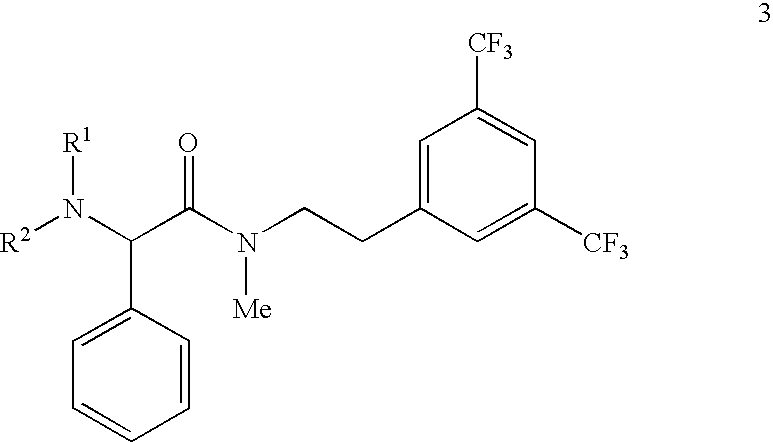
C1=CC=CC(C(N([R2])[R1])C(N(CCC2=CC([CF3])=CC([CF3])=C2)[Me])=O)=C1
